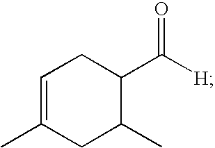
CC1=CCC(C(=O)[H])C(C)C1
